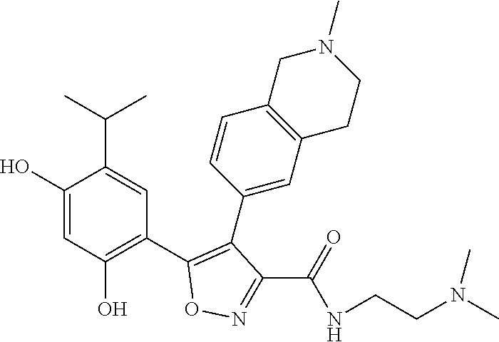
C1(O)=CC(O)=C(C2=C(C3=CC4=C(C=C3)CN(C)CC4)C(C(=O)NCCN(C)C)=NO2)C=C1C(C)C
